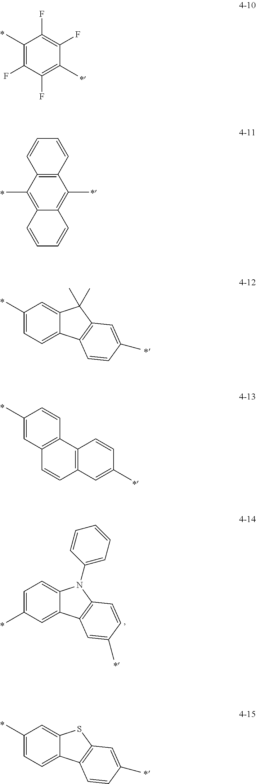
C1(C)=C(F)C(F)=C(C)C(F)=C1F.C1(C)=CC=C2C(=C1)C(C)(C)C1=C2C=CC(C)=C1.C12=C(C(C)=C3C(=C1C)C=CC=C3)C=CC=C2.C1(C)=CC2=C(C=C1)C1=C(C=C2)C=C(C)C=C1.C1=C(C)C=C2C(=C1)N(C1=CC=CC=C1)C1=C2C=C(C)C=C1.C1(C)=CC=C2C(=C1)SC1=C2C=CC(C)=C1
